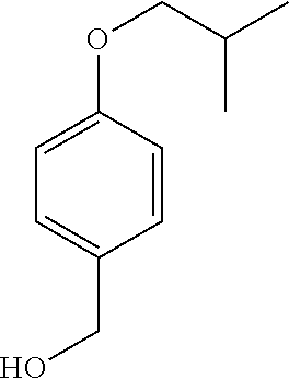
C1(OCC(C)C)=CC=C(CO)C=C1
